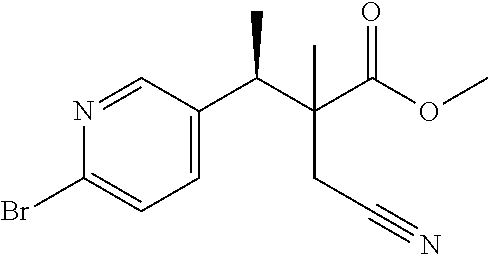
C1=C(C(C(C(OC)=O)(C)CC#N)C)C=NC(Br)=C1
